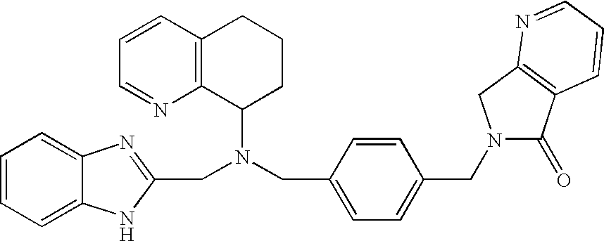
C1=CC=C2C(=C1)N=C(CN(CC1=CC=C(CN3C(=O)C4=C(C3)N=CC=C4)C=C1)C1CCCC3=C1N=CC=C3)N2
